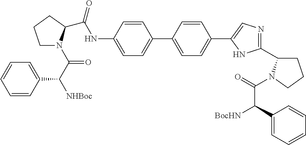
C(NC1=CC=C(C2=CC=C(C3=CN=C(C4N(C(C(C5=CC=CC=C5)[BocHN])=O)CCC4)N3)C=C2)C=C1)(=O)C1N(C(C([NHBoc])C2=CC=CC=C2)=O)CCC1
